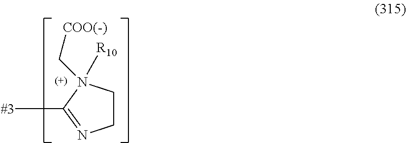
C1CN(C[COO(-)])([R10])C([#3])=N1
